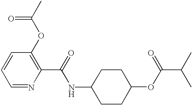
N(C1CCC(OC(C(C)C)=O)CC1)C(C1=C(OC(C)=O)C=CC=N1)=O
